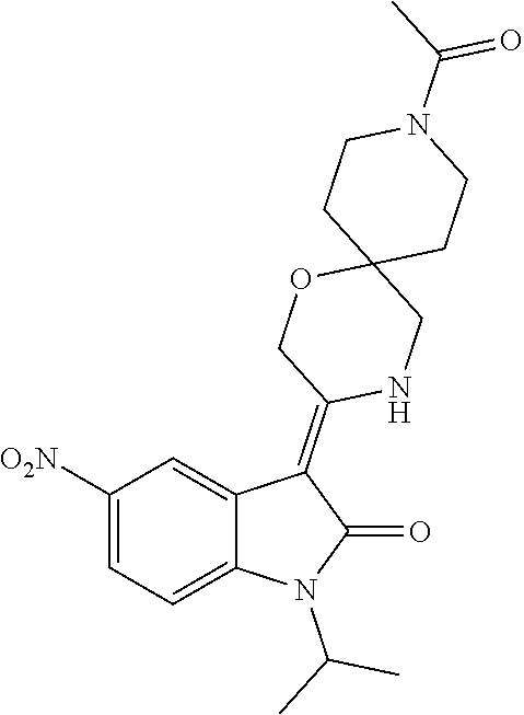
C1([O2N])=CC=C2C(=C1)C(=C1NCC3(OC1)CCN(C(C)=O)CC3)C(=O)N2C(C)C
